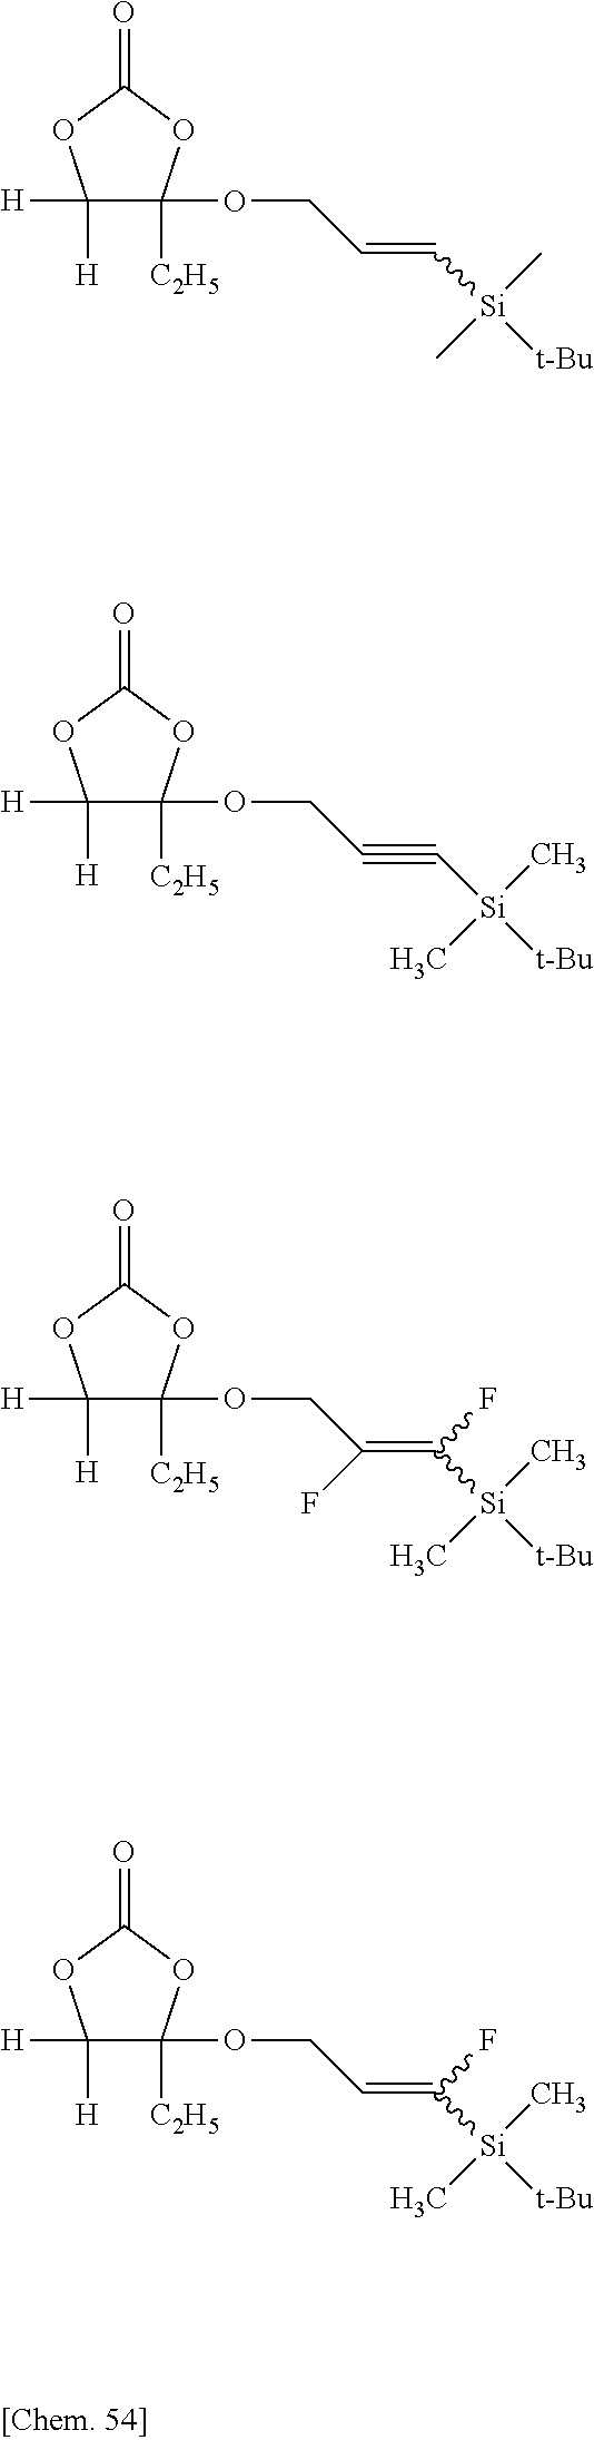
C1([H])([H])C(OCC(=C(F)[Si]([t-Bu])(C)C)F)([C2H5])OC(=O)O1.C1([H])([H])C(OCC=C(F)[Si]([t-Bu])(C)C)([C2H5])OC(=O)O1.C1([H])([H])C(OCC#C[Si]([t-Bu])(C)C)([C2H5])OC(=O)O1.C1([H])([H])C(OCC=C[Si]([t-Bu])(C)C)([C2H5])OC(=O)O1
